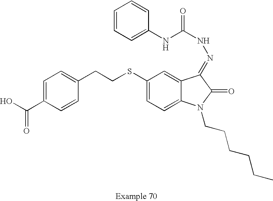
C1=C(C(O)=O)C=CC(CCSC2=CC=C3C(=C2)C(=NNC(=O)NC2=CC=CC=C2)C(=O)N3CCCCCC)=C1
